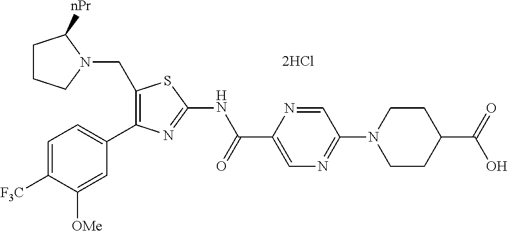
C1([F3C])=CC=C(C2=C(CN3CCCC3[nPr])SC(NC(C3=CN=C(N4CCC(C(=O)O)CC4)C=N3)=O)=N2)C=C1[OMe]
